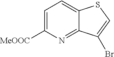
C1=C([MeOOC])N=C2C(=C1)SC=C2Br
